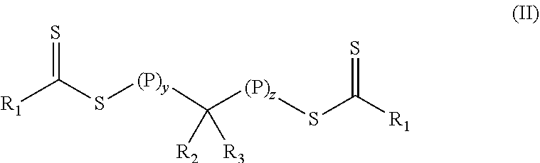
[R1]C(S[(P)y]C([(P)z]SC([R1])=S)([R3])[R2])=S
